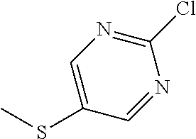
C1(Cl)=NC=C(SC)C=N1
